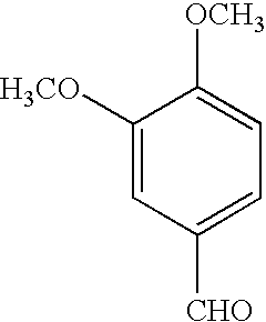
C1([H3CO])=CC([CHO])=CC=C1[OCH3]
